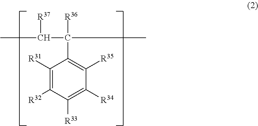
CC([R37])C(C)([R36])C1=C([R35])C([R34])=C([R33])C([R32])=C1[R31]
